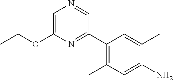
NC1=CC(C)=C(C2=NC(OCC)=CN=C2)C=C1C
